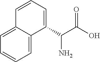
C1=C2C(=CC=C1)C=CC=C2C(N)C(O)=O
